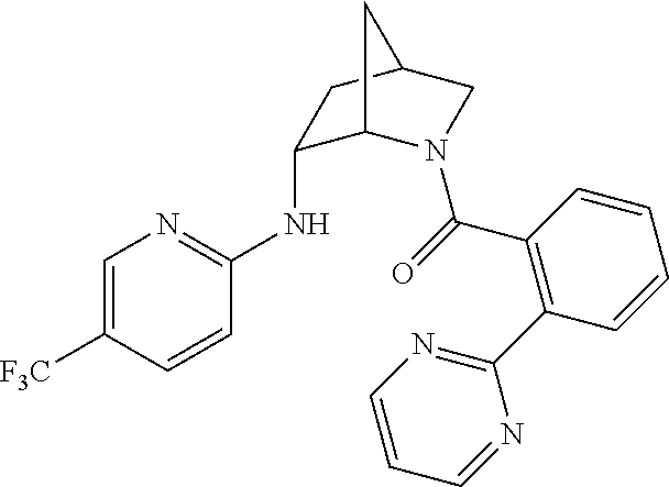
C1(NC2=NC=C([F3C])C=C2)C2N(C(=O)C3=C(C4=NC=CC=N4)C=CC=C3)CC(C1)C2
